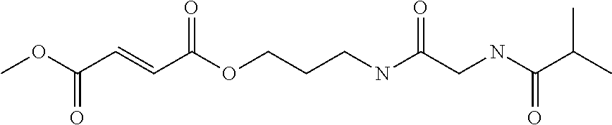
COC(C=CC(OCCCNC(CNC(C(C)C)=O)=O)=O)=O
